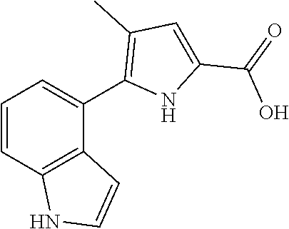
C1=CC2=C(C(C3=C(C)C=C(C(=O)O)N3)=C1)C=CN2
